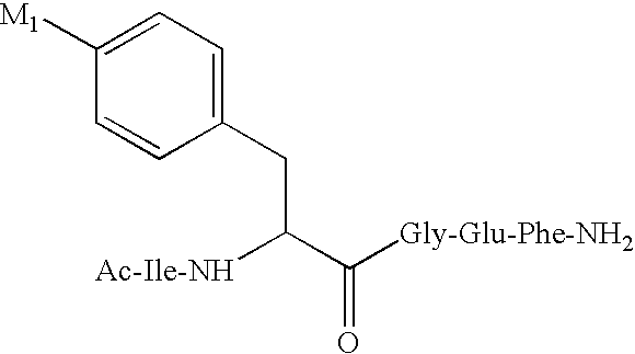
C1(CC(C([Gly-Glu-Phe-NH2])=O)[Ac-Ile-NH])=CC=C([M1])C=C1
